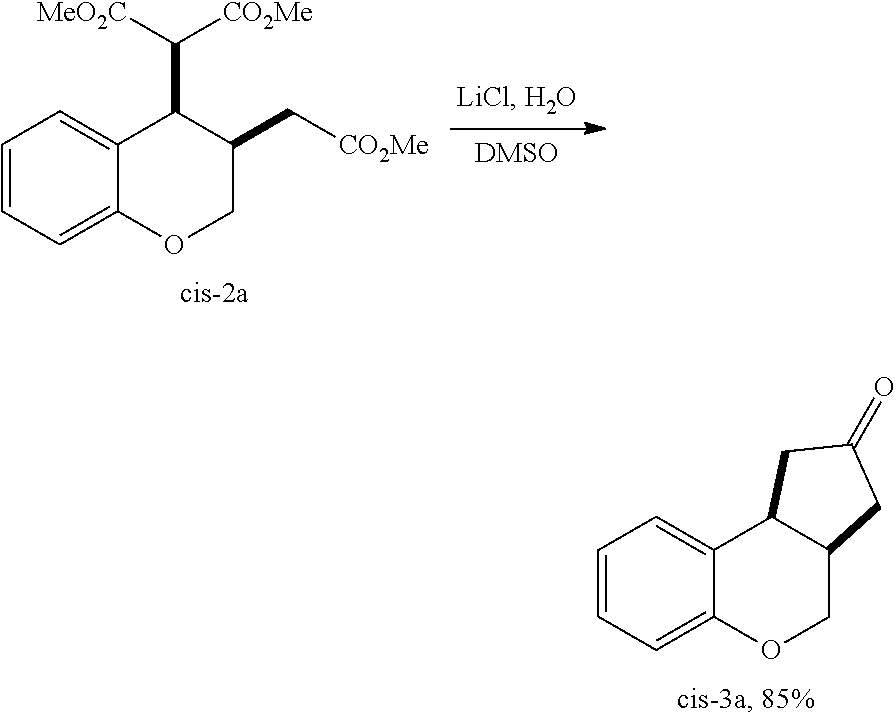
C1=CC=C2C(=C1)C1C(CO2)CC(=O)C1.C1=CC=C2C(=C1)C(C([CO2Me])[MeO2C])C(C[CO2Me])CO2
